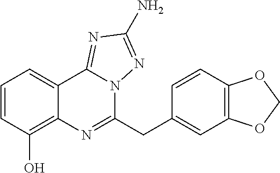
C1=CC(O)=C2C(=C1)C1=NC(N)=NN1C(CC1=CC3=C(C=C1)OCO3)=N2
